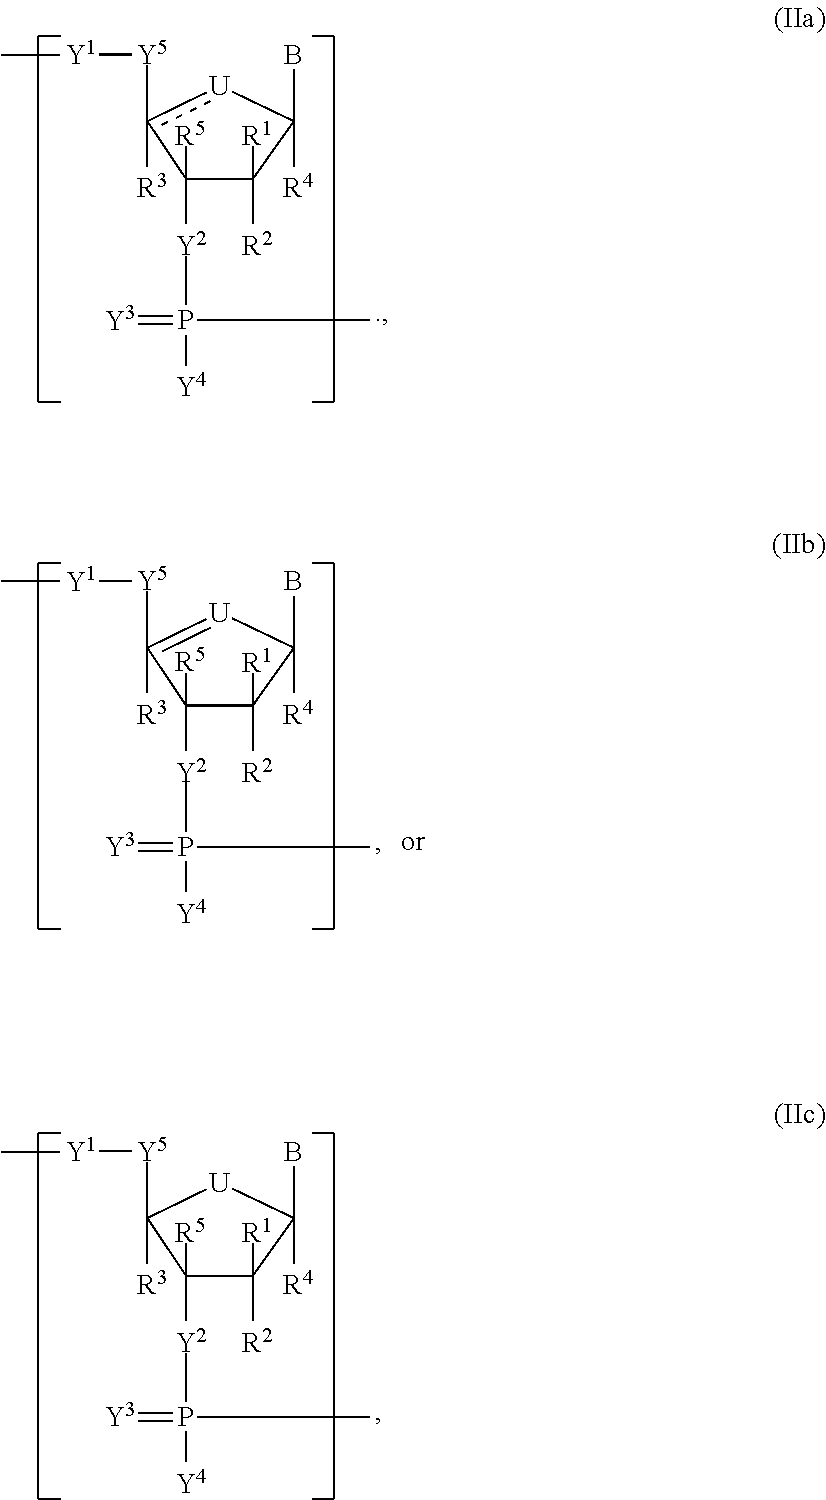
[Y2](P(=[Y3])([Y4])C)C1([R5])C([R1])([R2])C([R4])(B)[U]c1([R3])[Y5][Y1]C.[Y2](P(=[Y3])([Y4])C)C1([R5])C([R1])([R2])C([R4])(B)[U]=C1([R3])[Y5][Y1]C.[Y2](P(=[Y3])([Y4])C)C1([R5])C([R1])([R2])C([R4])(B)[U]C1([R3])[Y5][Y1]C
